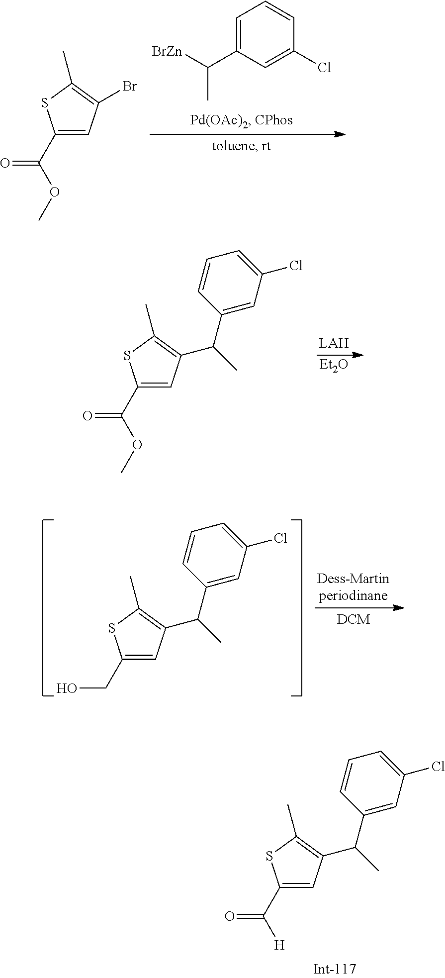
C1(C(=O)OC)=CC(Br)=C(C)S1.C1=C(C([BrZn])C)C=C(Cl)C=C1.C1(C(=O)OC)=CC(C(C)C2=CC(Cl)=CC=C2)=C(C)S1.[Et2O].C1(CO)=CC(C(C)C2=CC(Cl)=CC=C2)=C(C)S1.C1(C(=O)[H])=CC(C(C)C2=CC(Cl)=CC=C2)=C(C)S1
